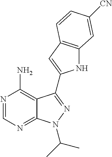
N1=CN=C2C(=C1N)C(C1=CC3=C(N1)C=C([CN])C=C3)=NN2C(C)C
